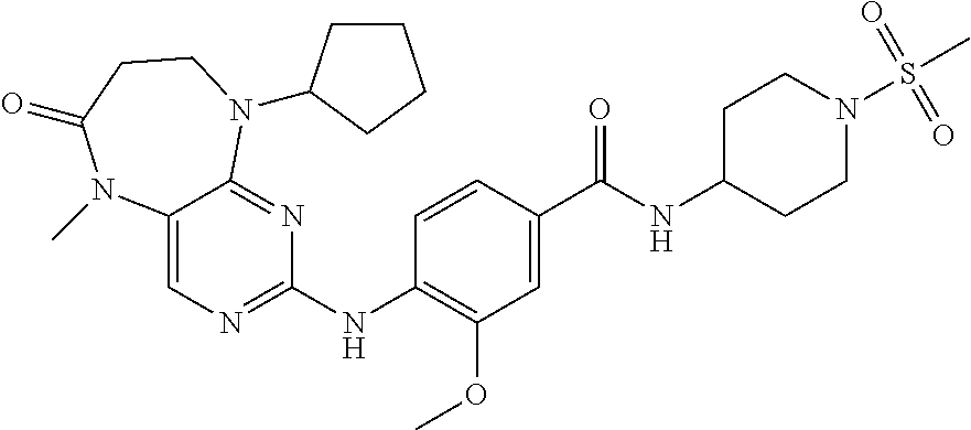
C12=CN=C(NC3=C(OC)C=C(C(NC4CCN(S(=O)(=O)C)CC4)=O)C=C3)N=C1N(C1CCCC1)CCC(=O)N2C
